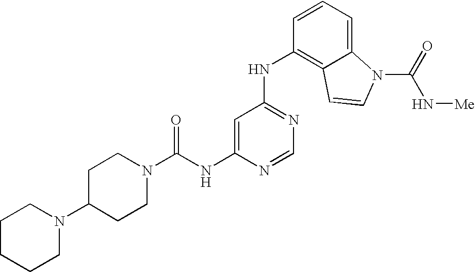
C(NC1=CC(NC2=C3C(=CC=C2)N(C(=O)N[Me])C=C3)=NC=N1)(N1CCC(N2CCCCC2)CC1)=O
